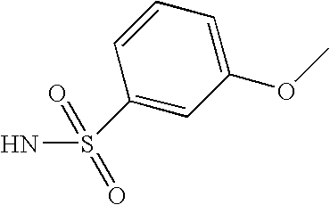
C1(S(N)(=O)=O)=CC(OC)=CC=C1
